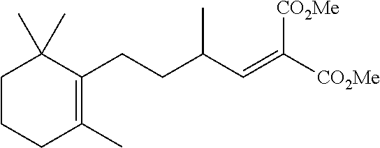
C1CCC(C)=C(CCC(C=C([CO2Me])[CO2Me])C)C1(C)C
